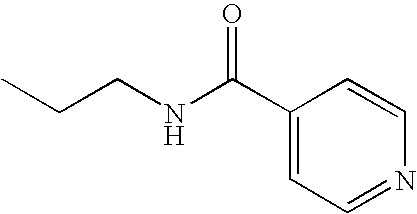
C(CNC(C1=CC=NC=C1)=O)C
